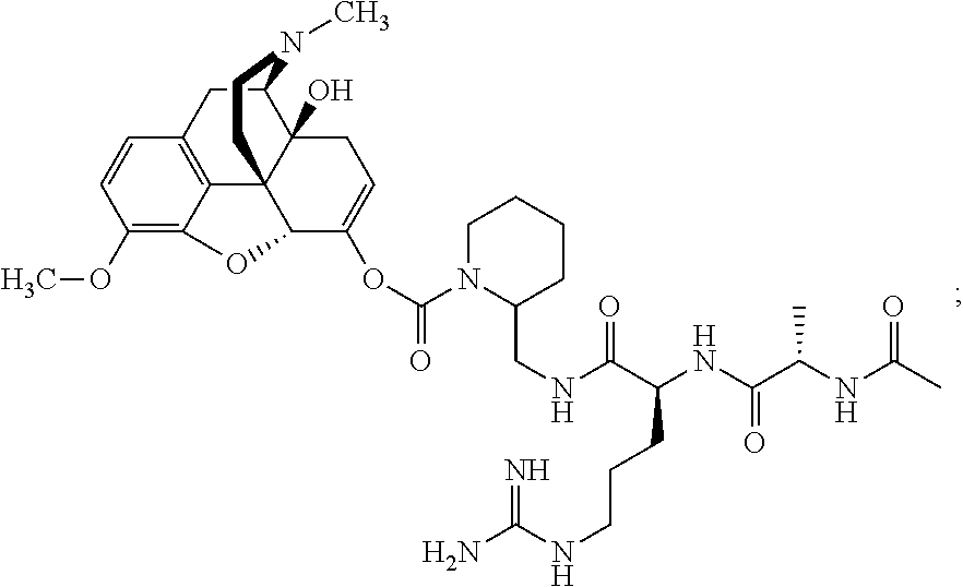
C1(OC)=C2C3=C(C=C1)CC1C4(O)C3(C(C(OC(=O)N3C(CNC(C(NC(=O)C(NC(C)=O)C)CCCNC(N)=N)=O)CCCC3)=CC4)O2)CCN1C
